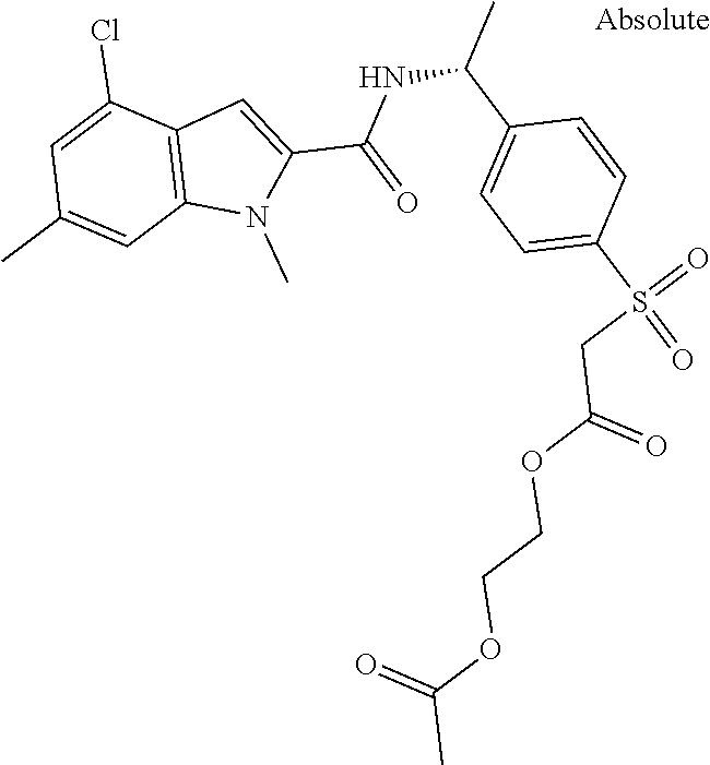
C12=C(C(Cl)=CC(C)=C1)C=C(C(NC(C)C1=CC=C(S(=O)(=O)CC(OCCOC(=O)C)=O)C=C1)=O)N2C
